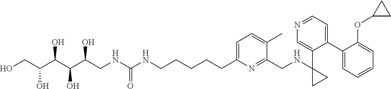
C(CCCNC(NCC(C(C(C(CO)O)O)O)O)=O)CC1=CC=C(C)C(CNC2(C3=CN=CC=C3C3=CC=CC=C3OC3CC3)CC2)=N1
